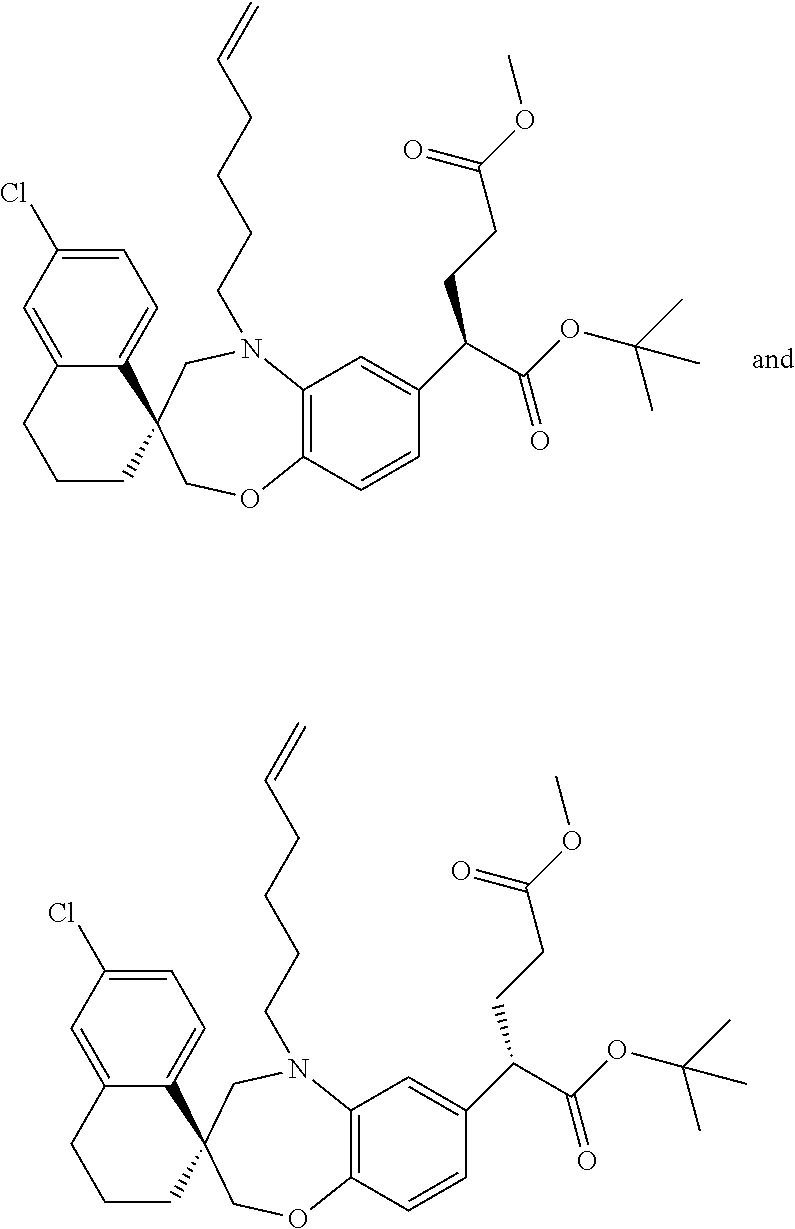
C1=C(Cl)C=C2C(=C1)C1(CCC2)COC2=C(N(CCCCC=C)C1)C=C(C(C(OC(C)(C)C)=O)CCC(OC)=O)C=C2.C1=C(Cl)C=C2C(=C1)C1(CCC2)COC2=C(N(CCCCC=C)C1)C=C(C(C(OC(C)(C)C)=O)CCC(OC)=O)C=C2
